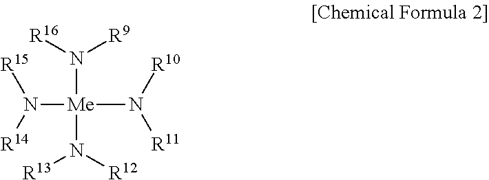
N([Me](N([R11])[R10])(N([R12])[R13])N([R16])[R9])([R15])[R14]
